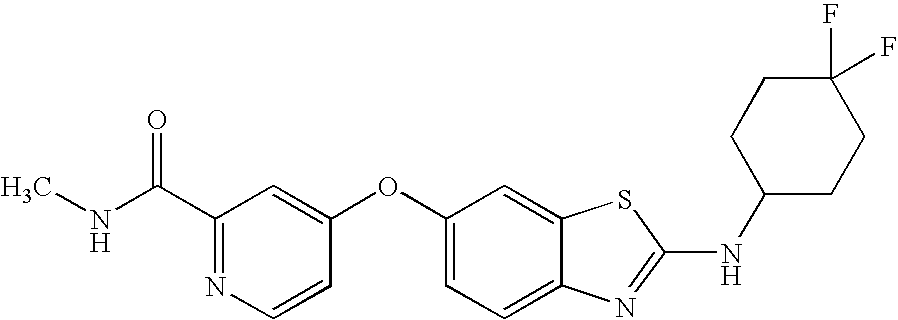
N1=C(C(=O)NC)C=C(OC2=CC=C3C(=C2)SC(NC2CCC(F)(F)CC2)=N3)C=C1
